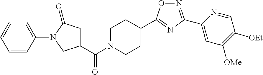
C1=CC(N2CC(C(N3CCC(C4=NC(C5=CC([OMe])=C([OEt])C=N5)=NO4)CC3)=O)CC2=O)=CC=C1
